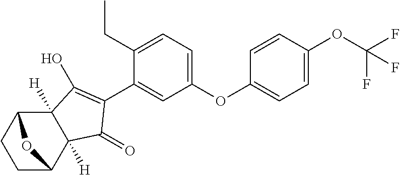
C1CC2C3([H])C([H])(C(=O)C(C4=CC(OC5=CC=C(OC(F)(F)F)C=C5)=CC=C4CC)=C3O)C1O2
